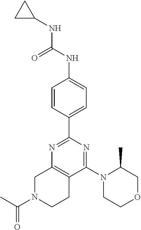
N1=C(C2=CC=C(NC(NC3CC3)=O)C=C2)N=C(N2CCOCC2C)C2=C1CN(C(=O)C)CC2
